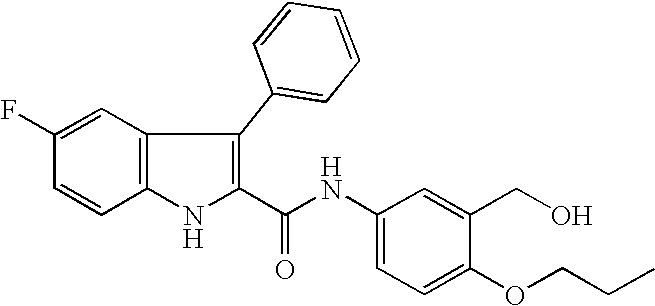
C1=C(F)C=CC2=C1C(C1=CC=CC=C1)=C(C(NC1=CC=C(OCCC)C(CO)=C1)=O)N2
